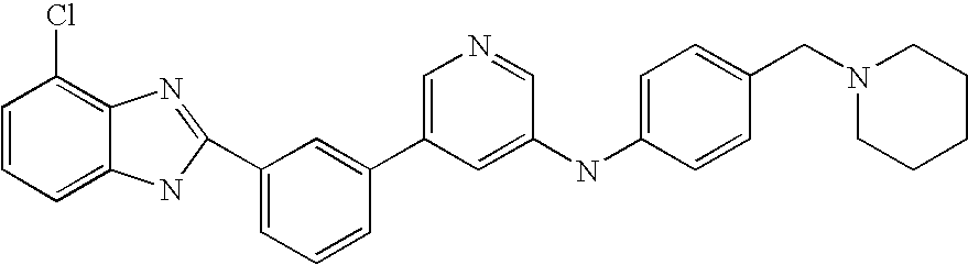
C1=C(C2=CC(C3=NC4=C(Cl)C=CC=C4N3)=CC=C2)C=C(NC2=CC=C(CN3CCCCC3)C=C2)C=N1
